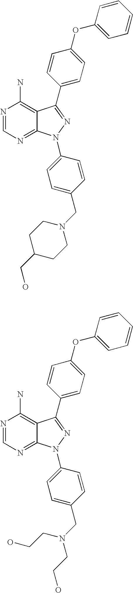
N1=CN=C2C(=C1N)C(C1=CC=C(OC3=CC=CC=C3)C=C1)=NN2C1=CC=C(CN2CCC(CO)CC2)C=C1.N1=CN=C2C(=C1N)C(C1=CC=C(OC3=CC=CC=C3)C=C1)=NN2C1=CC=C(CN(CCO)CCO)C=C1
